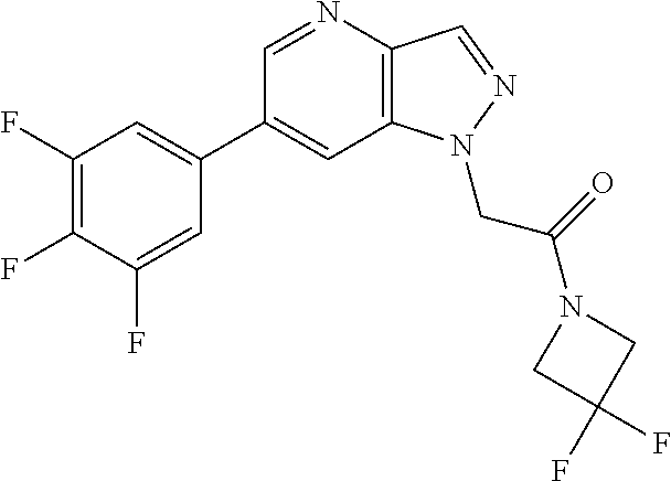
C1(C2=CC(F)=C(F)C(F)=C2)=CC2=C(C=NN2CC(=O)N2CC(F)(F)C2)N=C1
